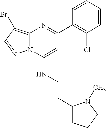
C1(C2=NC3=C(Br)C=NN3C(NCCC3CCCN3C)=C2)=C(Cl)C=CC=C1
